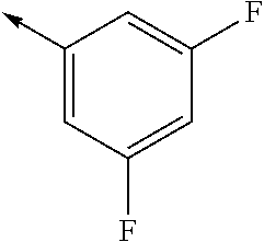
C1(->C)=CC(F)=CC(F)=C1
